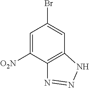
C1=C([O2N])C2=C(C=C1Br)NN=N2
